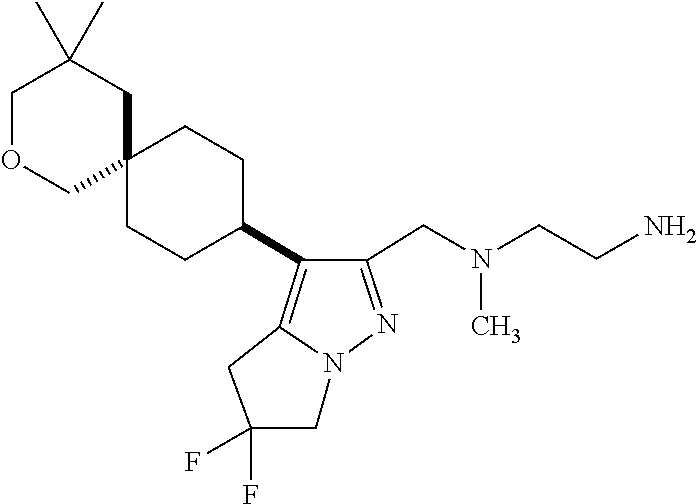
N(CC1=NN2C(=C1C1CCC3(CC1)CC(C)(C)COC3)CC(F)(F)C2)(CCN)C
